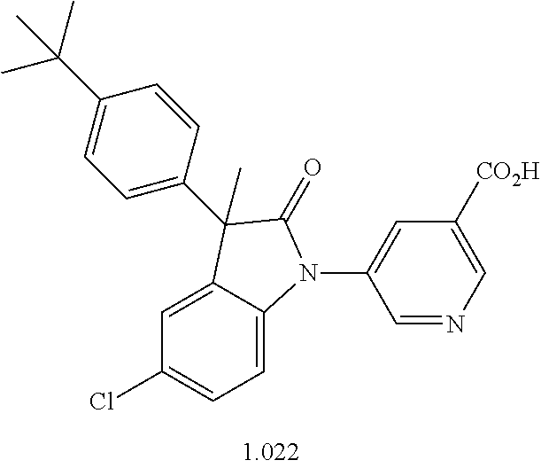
C1=C2C(=CC=C1Cl)N(C1=CC([CO2H])=CN=C1)C(=O)C2(C)C1=CC=C(C(C)(C)C)C=C1
